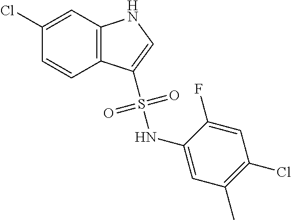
C1=C(Cl)C=CC2=C1NC=C2S(NC1=CC(C)=C(Cl)C=C1F)(=O)=O
